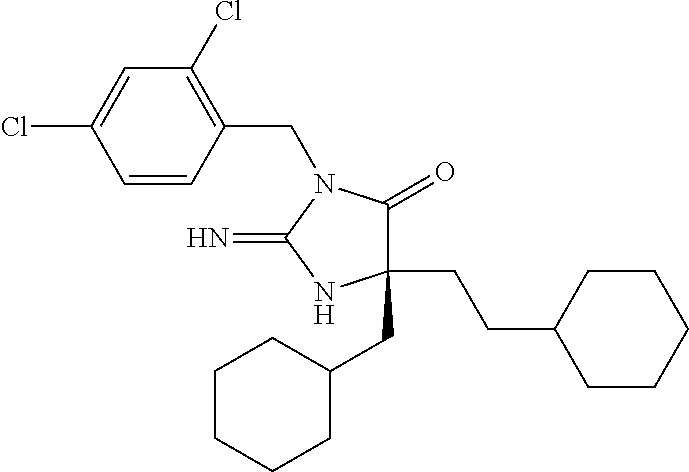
C1(CC2CCCCC2)(CCC2CCCCC2)C(=O)N(CC2=C(Cl)C=C(Cl)C=C2)C(=N)N1
